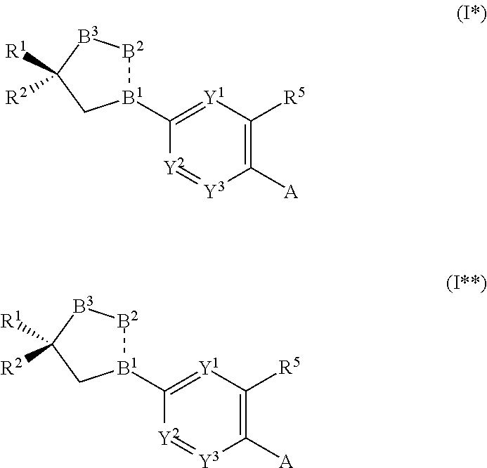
[B1]1(C2=[Y1]C([R5])=C([A])[Y3]=[Y2]2)[B2][B3]C([R1])([R2])C1.[B1]1(C2=[Y1]C([R5])=C([A])[Y3]=[Y2]2)[B2][B3]C([R1])([R2])C1
